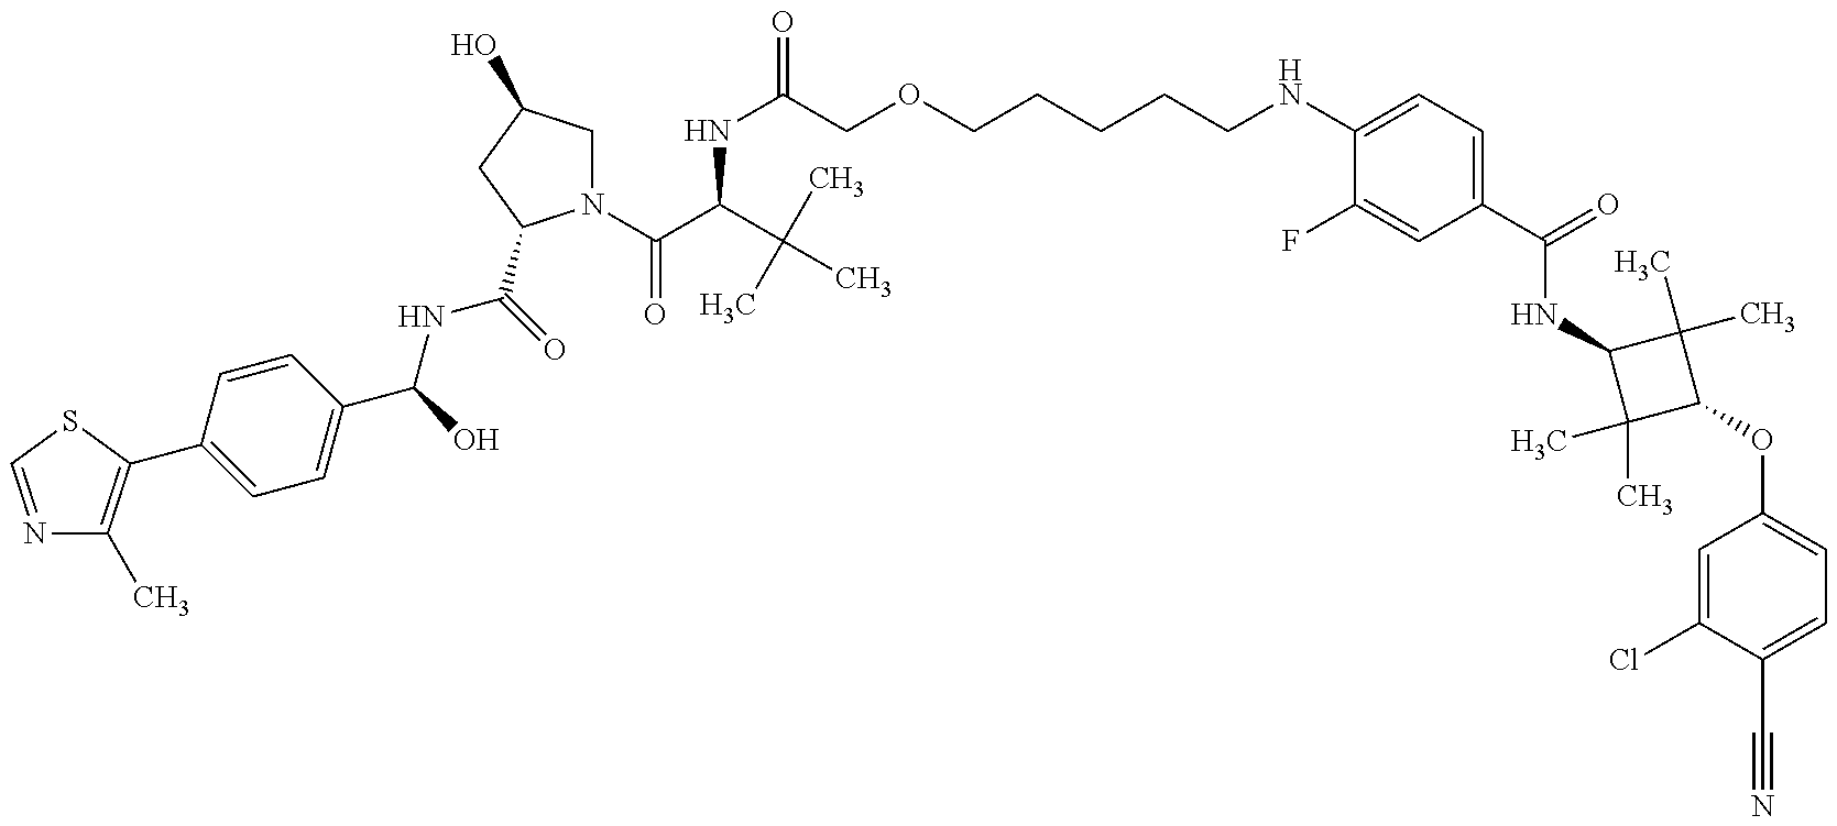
N1=CSC(C2=CC=C(C(NC(=O)C3N(C(=O)C(NC(COCCCCCNC4=CC=C(C(NC5C(C)(C)C(OC6=CC=C(C#N)C(Cl)=C6)C5(C)C)=O)C=C4F)=O)C(C)(C)C)CC(O)C3)O)C=C2)=C1C
